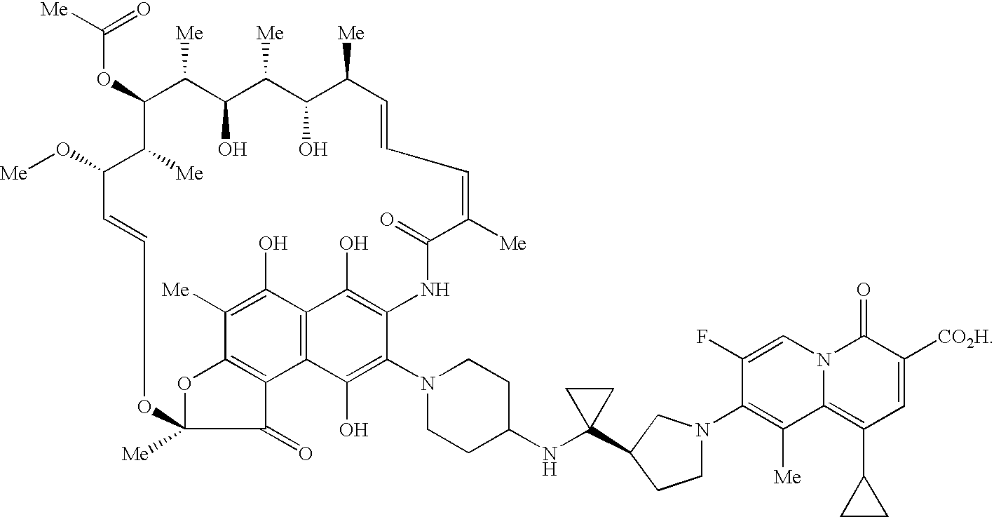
C(OC1C([Me])C(O)C([Me])C(O)C([Me])C=CC=C([Me])C(=O)NC2=C(O)C3=C(C(O)=C2N2CCC(NC4(C5CN(C6=C([Me])C7=C(C8CC8)C=C([CO2H])C(=O)N7C=C6F)CC5)CC4)CC2)C2=C(C([Me])=C3O)OC([Me])(C2=O)OC=CC(O[Me])C1[Me])([Me])=O
